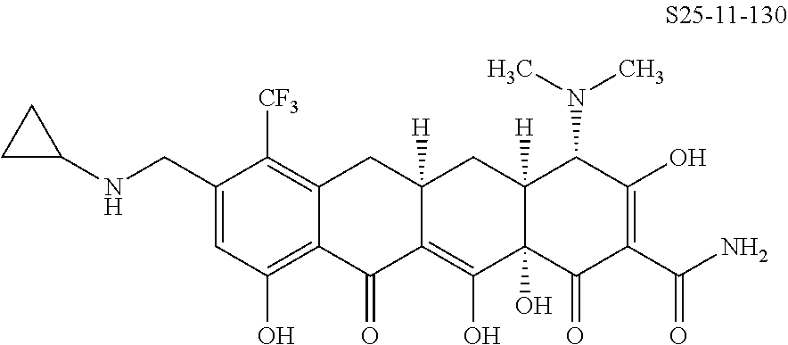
C1=C(CNC2CC2)C([CF3])=C2C(=C1O)C(=O)C1=C(O)C3(O)C([H])(CC1([H])C2)C(N(C)C)C(O)=C(C(N)=O)C3=O
